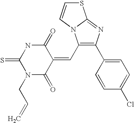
S1C=CN2C1=NC(C1=CC=C(Cl)C=C1)=C2C=C1C(=O)NC(=S)N(CC=C)C1=O
